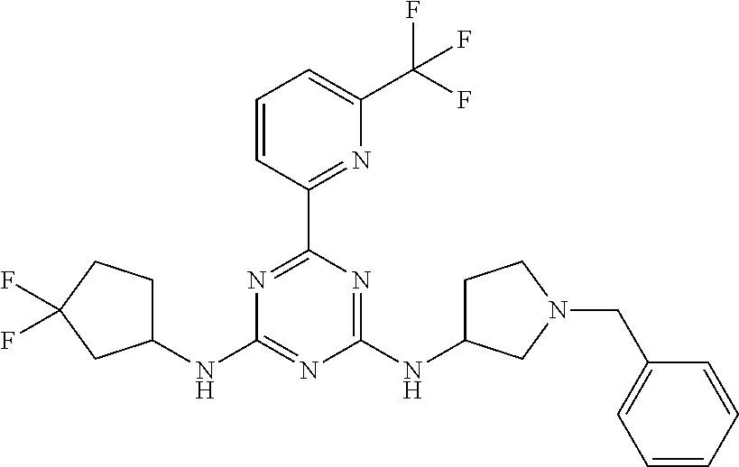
C1(C2=NC(C(F)(F)F)=CC=C2)=NC(NC2CCC(F)(F)C2)=NC(NC2CCN(CC3=CC=CC=C3)C2)=N1
